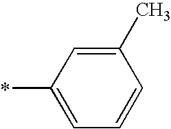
C1=C(*)C=C(C)C=C1
